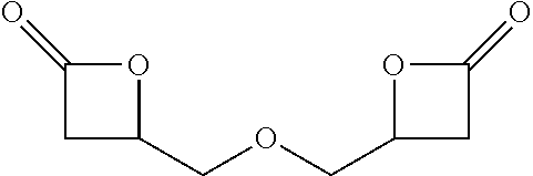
C(OCC1CC(=O)O1)C1CC(=O)O1
